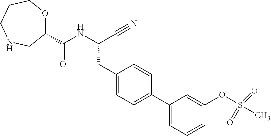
N(C(C#N)CC1=CC=C(C2=CC=CC(OS(C)(=O)=O)=C2)C=C1)C(C1OCCCNC1)=O
